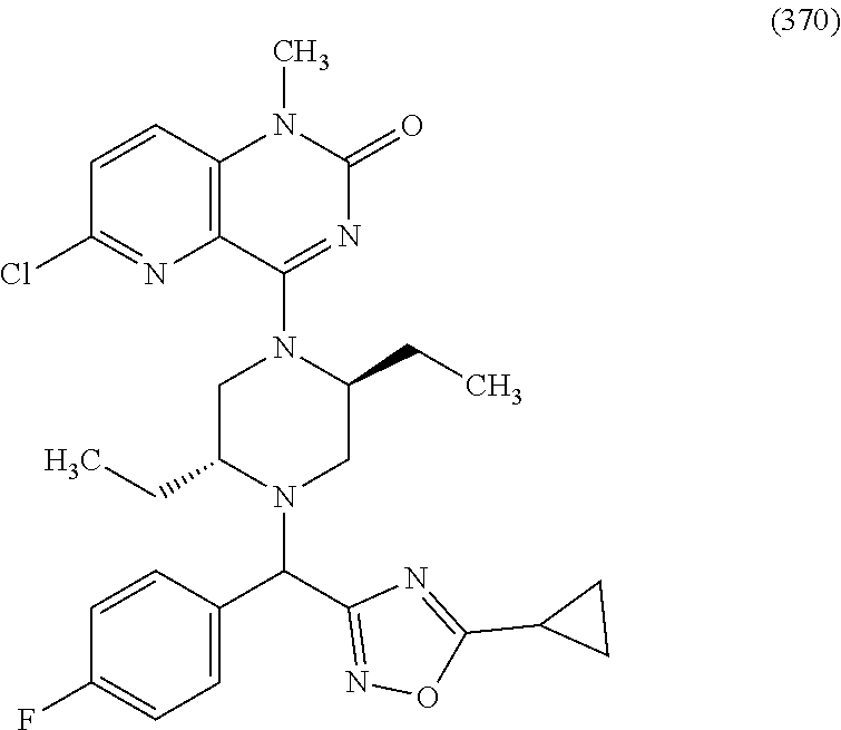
O1C(C2CC2)=NC(C(C2=CC=C(F)C=C2)N2CC(CC)N(C3=NC(=O)N(C)C4=C3N=C(Cl)C=C4)CC2CC)=N1
